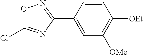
C1(C2=CC([OMe])=C([OEt])C=C2)=NOC(Cl)=N1
